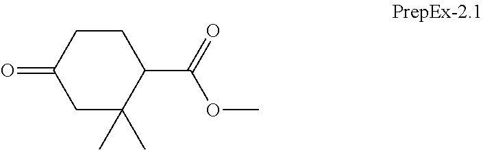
C1CC(=O)CC(C)(C)C1C(=O)OC
